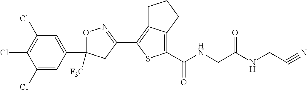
O1C(C2=CC(Cl)=C(Cl)C(Cl)=C2)([F3C])CC(C2=C3C(=C(C(=O)NCC(NCC#N)=O)S2)CCC3)=N1
